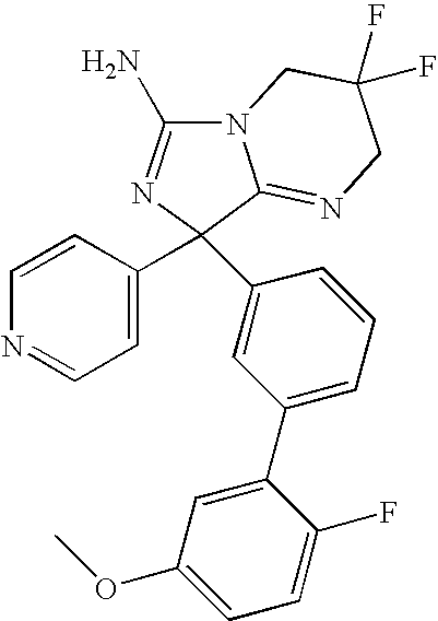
N12C(N)=NC(C3=CC=NC=C3)(C3=CC(C4=CC(OC)=CC=C4F)=CC=C3)C1=NCC(F)(F)C2
